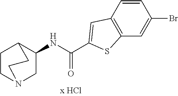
C1(NC(C2=CC3=C(C=C(Br)C=C3)S2)=O)CN2CCC1CC2
